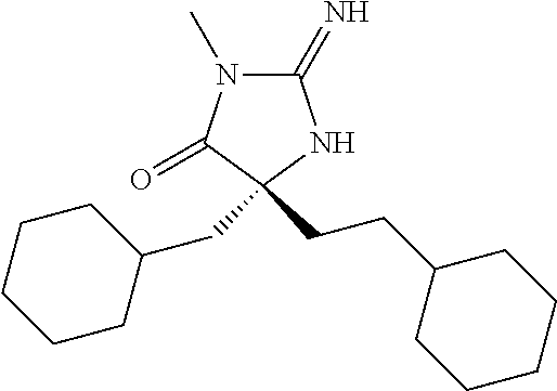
C1(=N)N(C)C(=O)C(CCC2CCCCC2)(CC2CCCCC2)N1
